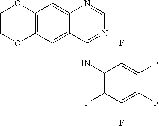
C12=C(C=C3C(=C1)N=CN=C3NC1=C(F)C(F)=C(F)C(F)=C1F)OCCO2
